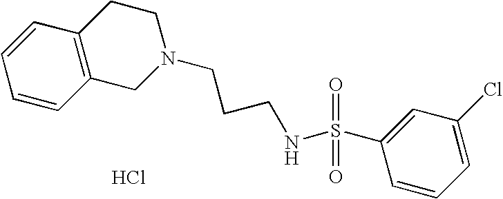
C1=CC2=C(C=C1)CCN(CCCNS(C1=CC(Cl)=CC=C1)(=O)=O)C2.Cl
